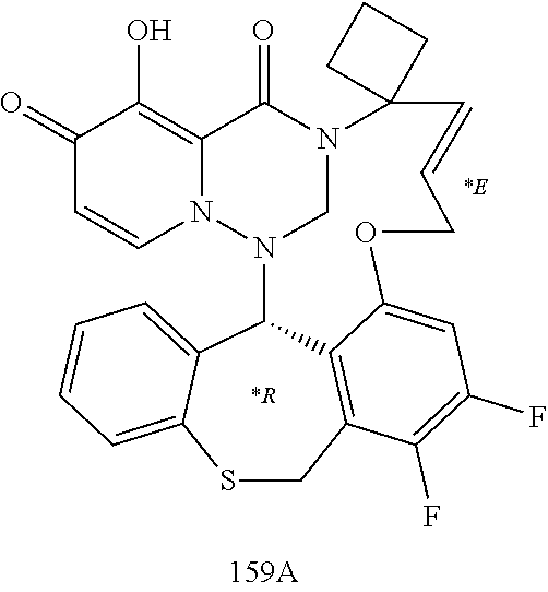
C1(=O)C=CN2C(=C1O)C(=O)N1CN2C2C3=CC=CC=C3SCC3=C2C(=CC(F)=C3F)OCC=CC12CCC2.[*R].[*E]
